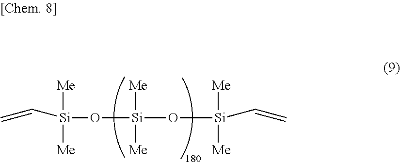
[Si](O[Si]([Me])([Me])C=C)([Me])([Me])O[Si]([Me])([Me])C=C
